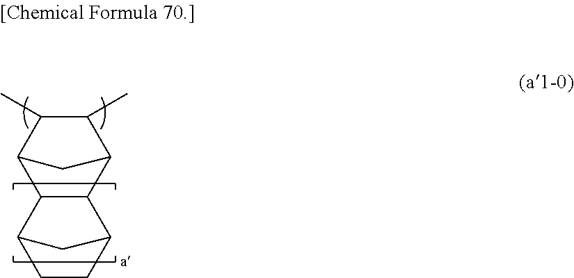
C12C(C)C(C)C(C3C1C1CCC3C1)C2
